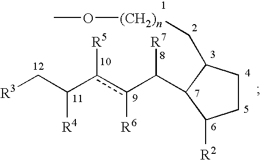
[R3]CC(c(c([R6])C([R7])C1C(C[(CH2)n]OC)CCC1[R2])[R5])[R4]
